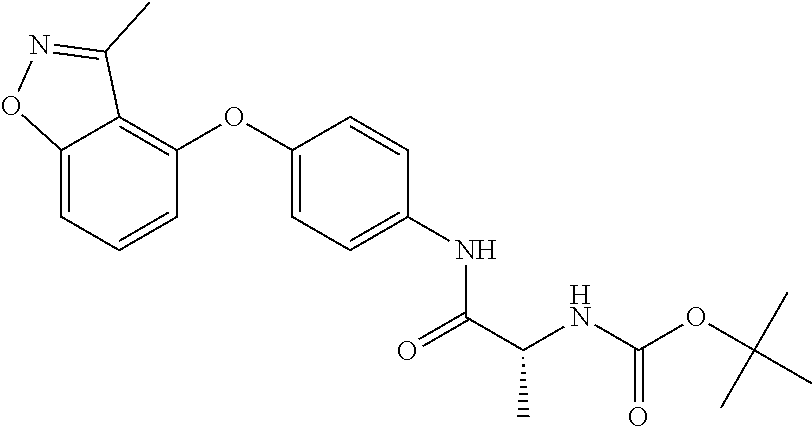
C12=CC=CC(OC3=CC=C(NC(C(C)NC(OC(C)(C)C)=O)=O)C=C3)=C1C(C)=NO2
